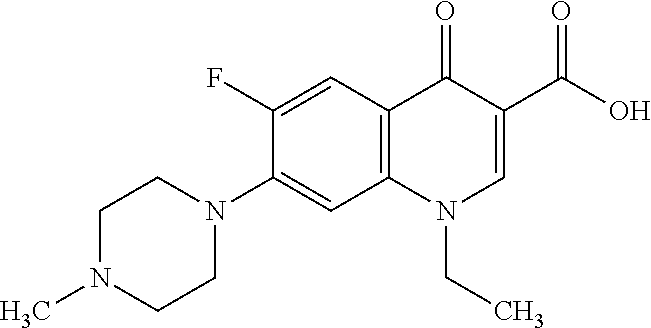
C12=C(C=C(F)C(N3CCN(C)CC3)=C1)C(=O)C(C(=O)O)=CN2CC
